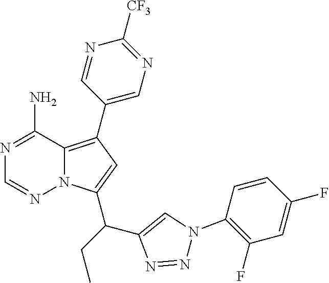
N1=C(N)C2=C(C3=CN=C([CF3])N=C3)C=C(C(CC)C3=CN(C4=C(F)C=C(F)C=C4)N=N3)N2N=C1
